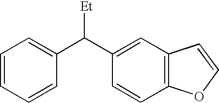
C1=CC=CC(C(C2=CC3=C(C=C2)OC=C3)[Et])=C1
